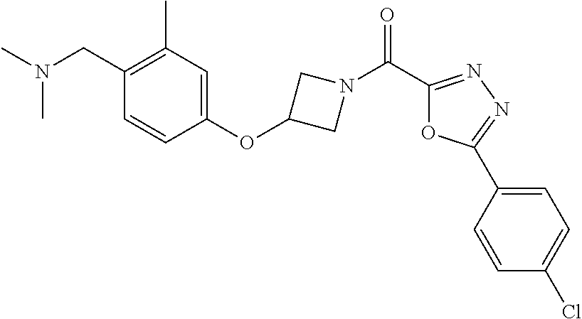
C1=CC(OC2CN(C(=O)C3=NN=C(C4=CC=C(Cl)C=C4)O3)C2)=CC(C)=C1CN(C)C
